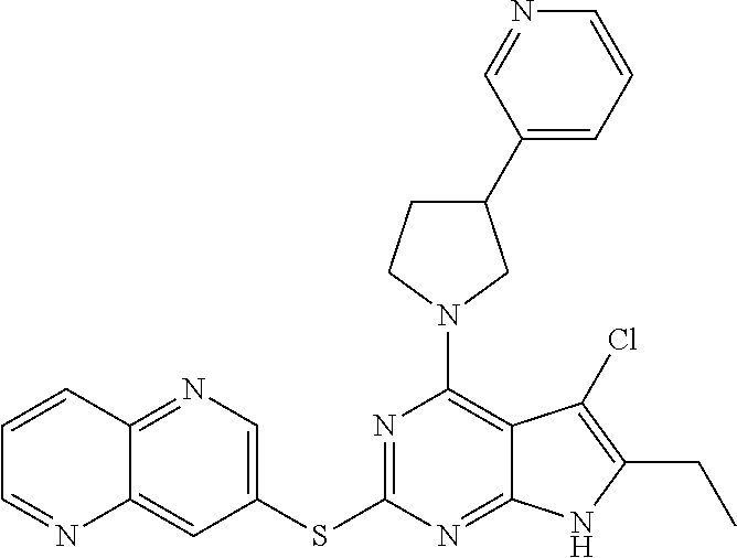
C1(SC2=NC(N3CC(C4=CC=CN=C4)CC3)=C3C(=N2)NC(CC)=C3Cl)=CN=C2C(=C1)N=CC=C2
